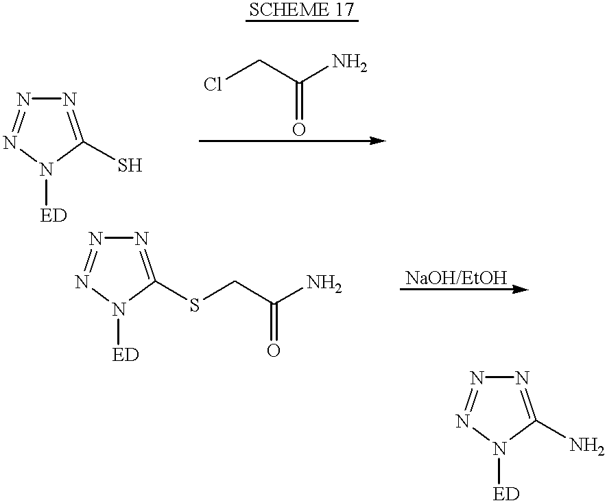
N1=C(S)N([ED])N=N1.ClCC(N)=O.N1=C(SCC(N)=O)N([ED])N=N1.N1=C(N)N([ED])N=N1
